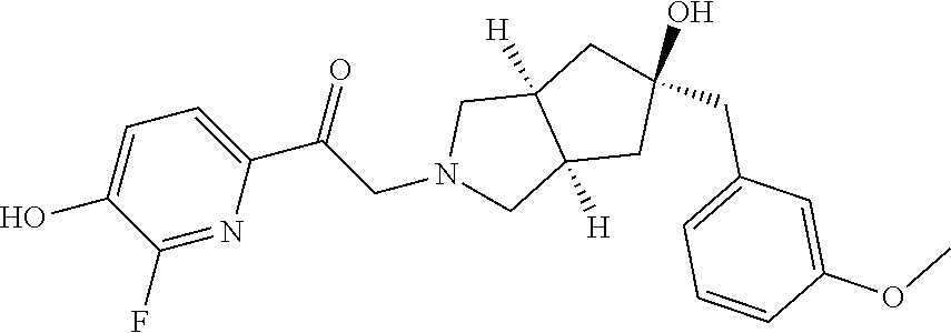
O(C)C1=CC(CC2(O)CC3([H])C([H])(CN(CC(C4=CC=C(O)C(F)=N4)=O)C3)C2)=CC=C1
